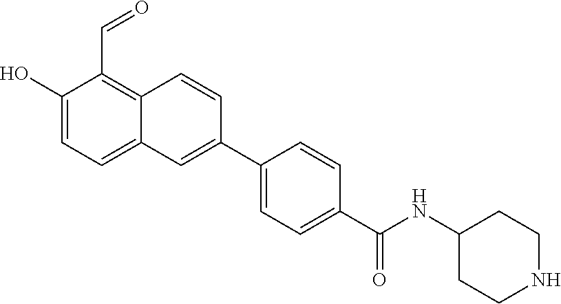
OC1=CC=C2C(=C1C=O)C=CC(C1=CC=C(C(=O)NC3CCNCC3)C=C1)=C2
